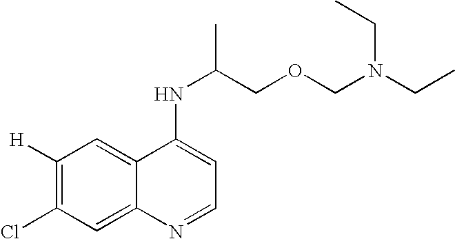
C1([H])=C(Cl)C=C2C(=C1)C(NC(COCN(CC)CC)C)=CC=N2
